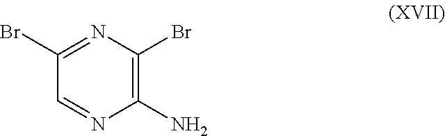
C1(N)=C(Br)N=C(Br)C=N1
